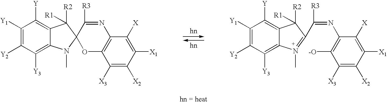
C1([Y1])=C([Y2])C([Y3])=C2C(=C1[Y])C([R2])([R1])C1(N2C)OC2=C(N=C1[R3])C([X])=C([X1])C([X2])=C2[X3].C1([Y1])=C([Y2])C([Y3])=C2C(=C1[Y])C([R2])([R1])C(C(=NC1=C([-O])C([X3])=C([X2])C([X1])=C1[X])[R3])=N2C
